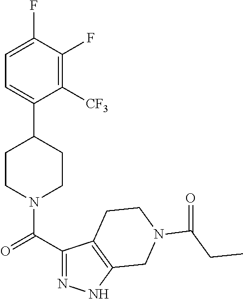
C1=C(F)C(F)=C([CF3])C(C2CCN(C(C3=NNC4=C3CCN(C(CC)=O)C4)=O)CC2)=C1
